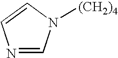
C1=CN([(CH2)4])C=N1
